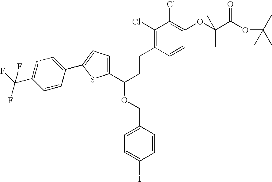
C1(C(CCC2=C(Cl)C(Cl)=C(OC(C)(C(=O)OC(C)(C)C)C)C=C2)OCC2=CC=C(I)C=C2)=CC=C(C2=CC=C(C(F)(F)F)C=C2)S1
